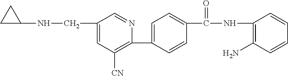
C1(C2=CC=C(C(NC3=C(N)C=CC=C3)=O)C=C2)=C([CN])C=C(CNC2CC2)C=N1
